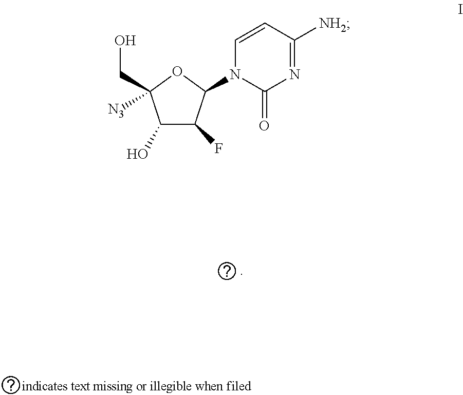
C1(O)C(F)C(N2C=CC([NH2])=NC2=O)OC1(CO)[N3]
